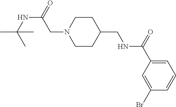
C1(C(=O)NCC2CCN(CC(NC(C)(C)C)=O)CC2)=CC=CC(Br)=C1
